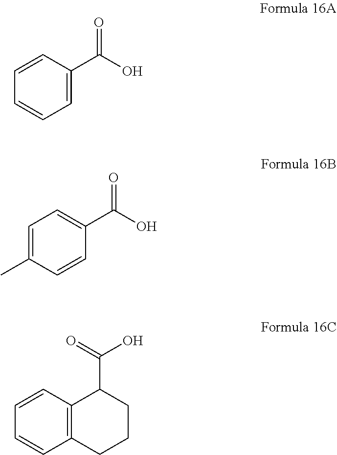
C1=CC=CC=C1C(O)=O.C1=C(C)C=CC(C(O)=O)=C1.C1=CC2=C(C=C1)CCCC2C(=O)O
